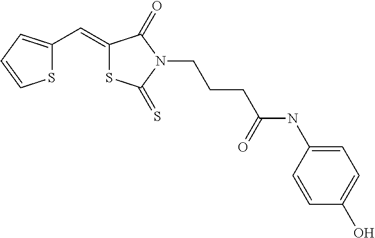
S1C(C=C2SC(=S)N(CCCC(NC3=CC=C(O)C=C3)=O)C2=O)=CC=C1
